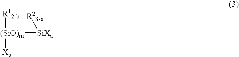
[(SiO)m]([Xb])([R12-b])[SiXa][R23-a]
